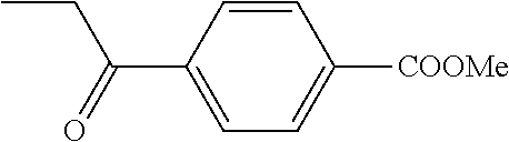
C1=CC(C(CC)=O)=CC=C1[COOMe]
